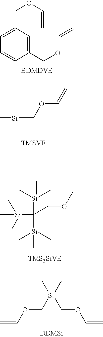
C1(COC=C)=CC(COC=C)=CC=C1.C[Si](C)(C)COC=C.C[Si](C)(C([Si](C)(C)C)([Si](C)(C)C)COC=C)C.C=COC[Si](COC=C)(C)C
